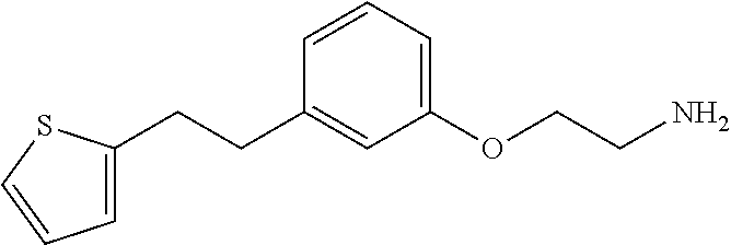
C1(CCC2=CC=CS2)=CC(OCCN)=CC=C1
